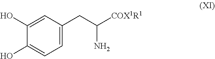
C1(O)=CC(CC([COX1R1])N)=CC=C1O
